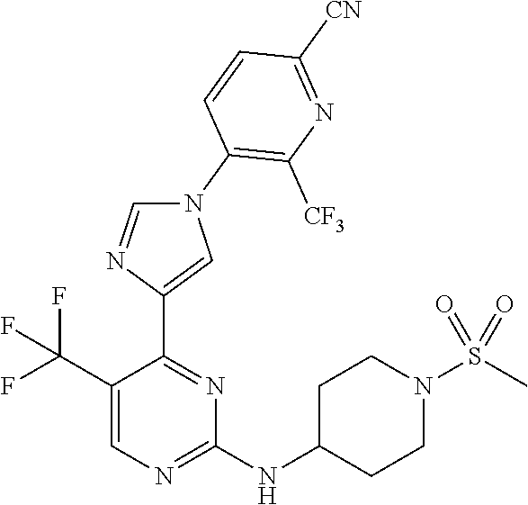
C1(C(F)(F)F)=CN=C(NC2CCN(S(C)(=O)=O)CC2)N=C1C1=CN(C2=C([CF3])N=C([CN])C=C2)C=N1
